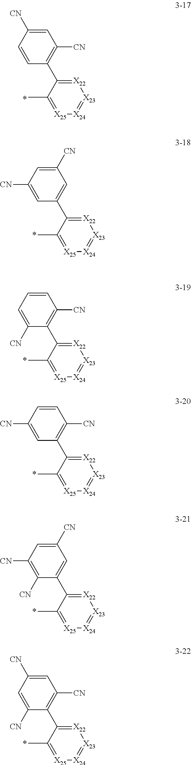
C1=C([CN])C=CC(C2=[X22][X23]=[X24][X25]=C2C)=C1[CN].C1([CN])=CC([CN])=CC(C2=[X22][X23]=[X24][X25]=C2C)=C1.C1=CC=C([CN])C(C2=[X22][X23]=[X24][X25]=C2C)=C1[CN].C1=CC([CN])=CC(C2=[X22][X23]=[X24][X25]=C2C)=C1[CN].C1([CN])=CC([CN])=C([CN])C(C2=[X22][X23]=[X24][X25]=C2C)=C1.C1=C([CN])C=C([CN])C(C2=[X22][X23]=[X24][X25]=C2C)=C1[CN]
